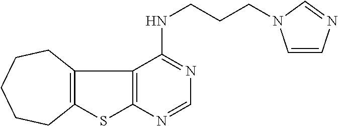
C12=C(SC3=C1C(NCCCN1C=CN=C1)=NC=N3)CCCCC2
